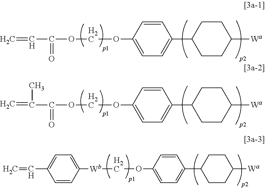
C=CC(OCOC1=CC=C(C2CCC([Wa])CC2)C=C1)=O.C=C(C(OCOC1=CC=C(C2CCC([Wa])CC2)C=C1)=O)C.C=CC1=CC=C([Wb]COC2=CC=C(C3CCC([Wa])CC3)C=C2)C=C1
